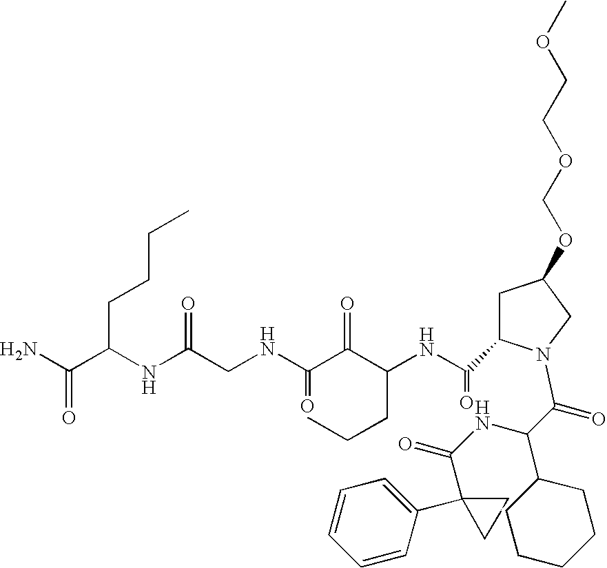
O=C(C(NC(=O)C1(C2=CC=CC=C2)CC1)C1CCCCC1)N1CC(OCOCCOC)CC1C(NC(C(C(NCC(NC(CCCC)C(N)=O)=O)=O)=O)CCC)=O
